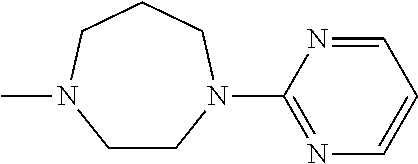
C1=NC(N2CCN(C)CCC2)=NC=C1
